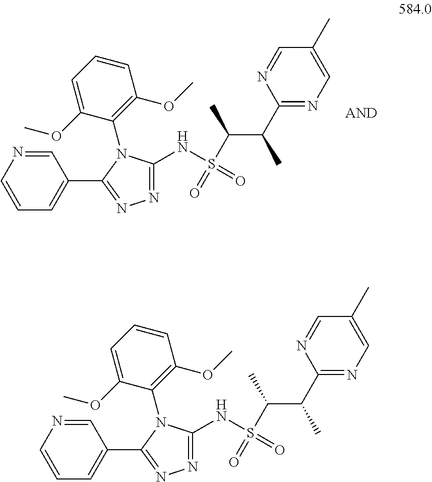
C1=NC=CC=C1C1=NN=C(NS(=O)(C(C)C(C2=NC=C(C)C=N2)C)=O)N1C1=C(OC)C=CC=C1OC.C1=NC=CC=C1C1=NN=C(NS(=O)(C(C)C(C2=NC=C(C)C=N2)C)=O)N1C1=C(OC)C=CC=C1OC
